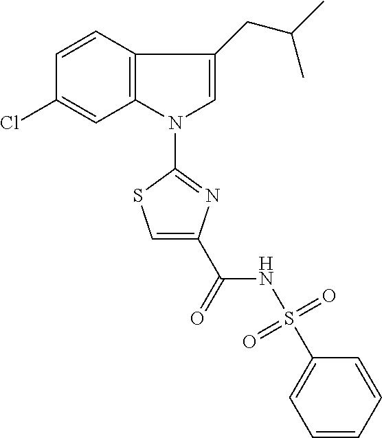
C12=C(N(C3=NC(C(=O)NS(C4=CC=CC=C4)(=O)=O)=CS3)C=C1CC(C)C)C=C(Cl)C=C2
